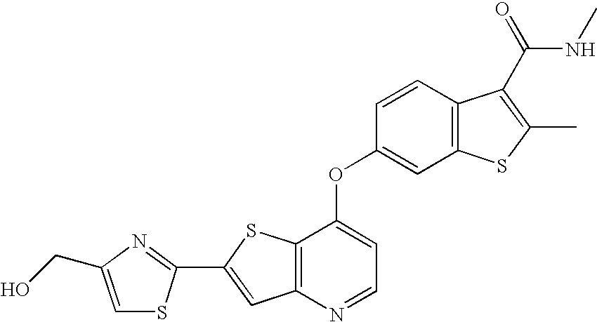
C1=CC2=C(C=C1OC1=CC=NC3=C1SC(C1=NC(CO)=CS1)=C3)SC(C)=C2C(NC)=O
